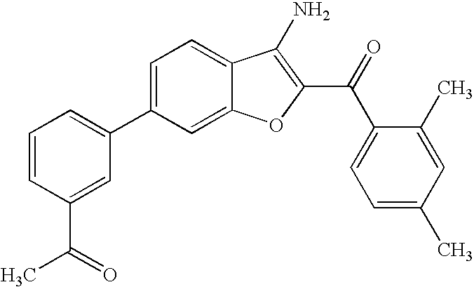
C1=CC(C(C)=O)=CC(C2=CC=C3C(=C2)OC(C(C2=CC=C(C)C=C2C)=O)=C3N)=C1
